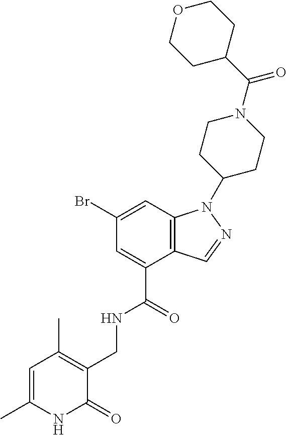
C12=C(C=C(Br)C=C1C(=O)NCC1=C(C)C=C(C)NC1=O)N(C1CCN(C(C3CCOCC3)=O)CC1)N=C2
